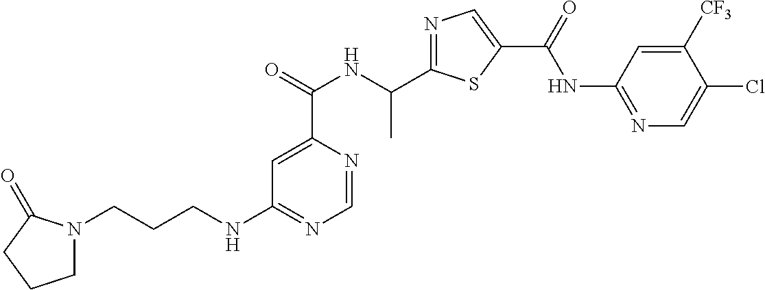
N1=C(C(NC(C2=CC(NCCCN3CCCC3=O)=NC=N2)=O)C)SC(C(=O)NC2=NC=C(Cl)C([CF3])=C2)=C1
